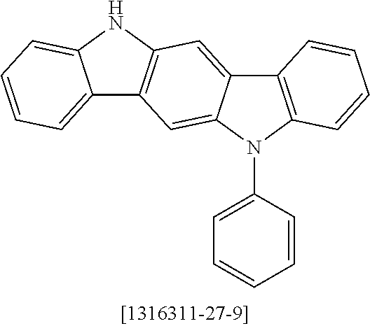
C12=CC3=C(C=C1N(C1=CC=CC=C1)C1=C2C=CC=C1)C1=CC=CC=C1N3
